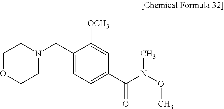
C1(CN2CCOCC2)=CC=C(C(N(OC)C)=O)C=C1[OCH3]
